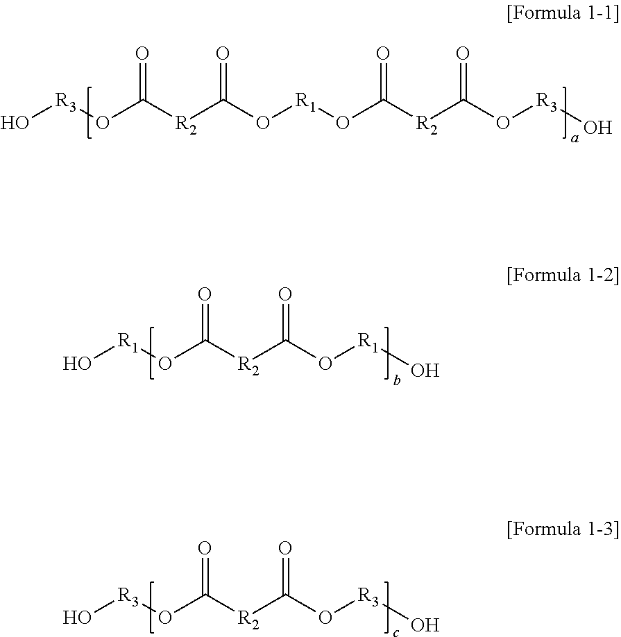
O[R3]OC([R2]C(O[R1]OC([R2]C(O[R3]O)=O)=O)=O)=O.O[R3]OC([R2]C(O[R3]O)=O)=O.O[R1]OC([R2]C(O[R1]O)=O)=O
